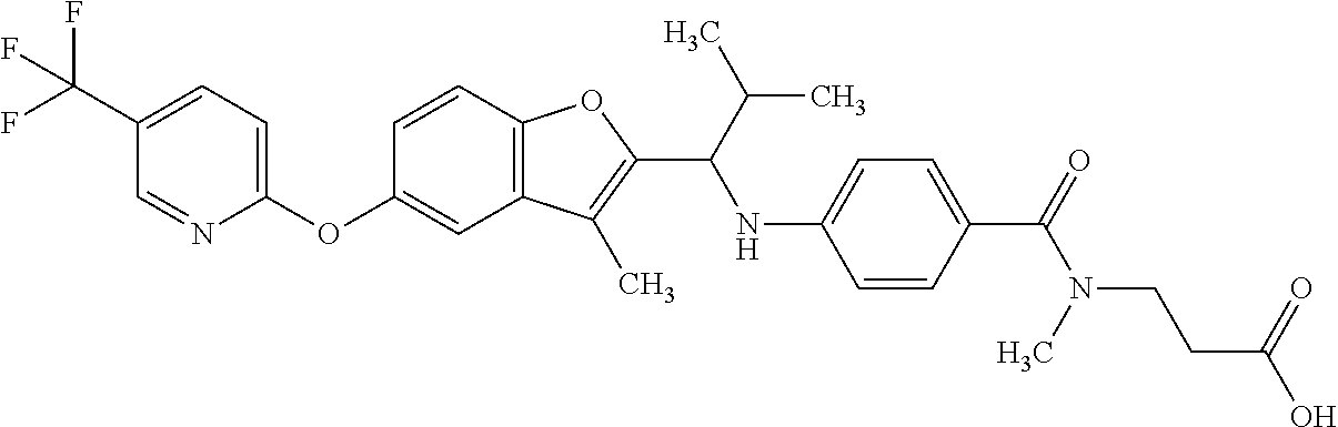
C1(C(F)(F)F)=CC=C(OC2=CC3=C(C=C2)OC(C(C(C)C)NC2=CC=C(C(N(CCC(=O)O)C)=O)C=C2)=C3C)N=C1
